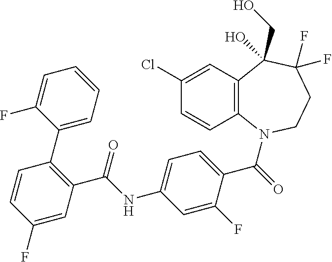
C12=C(N(C(=O)C3=CC=C(NC(C4=C(C5=CC=CC=C5F)C=CC(F)=C4)=O)C=C3F)CCC(F)(F)C1(CO)O)C=CC(Cl)=C2
